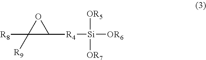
C1([R8])([R9])C([R4][Si]([OR6])([OR5])[OR7])O1
